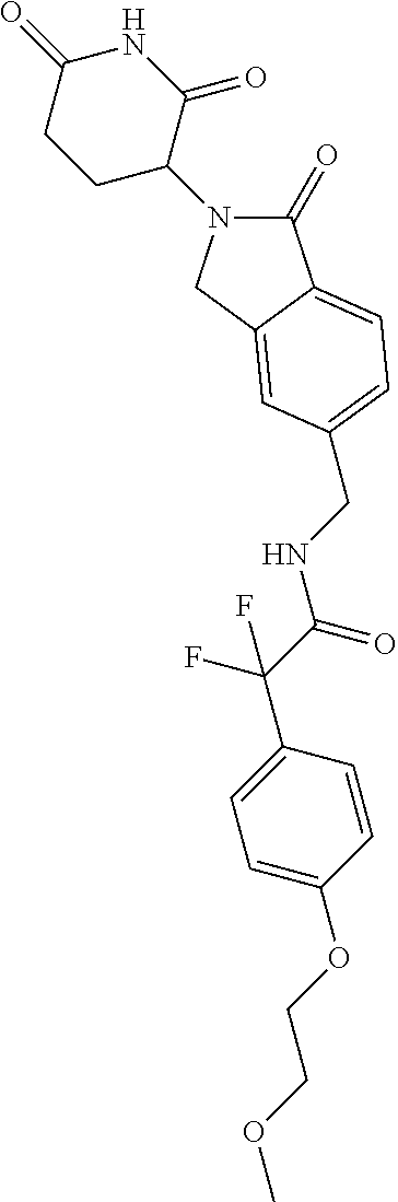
C1(=O)N(C2C(=O)NC(=O)CC2)CC2=CC(CNC(C(F)(F)C3=CC=C(OCCOC)C=C3)=O)=CC=C12
